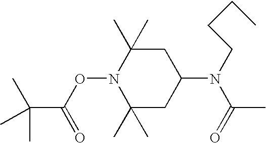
C1(C)(C)CC(N(C(C)=O)CCCC)CC(C)(C)N1OC(C(C)(C)C)=O
